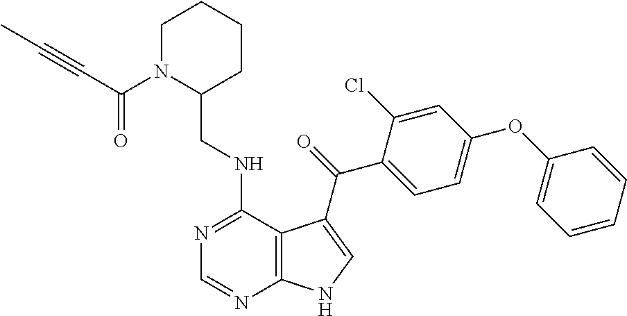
C1=CC=CC(OC2=CC=C(C(=O)C3=CNC4=C3C(NCC3CCCCN3C(C#CC)=O)=NC=N4)C(Cl)=C2)=C1
